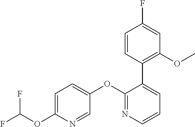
C1(OC2=CC=C(OC(F)F)N=C2)=NC=CC=C1C1=C(OC)C=C(F)C=C1
